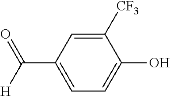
C1([CF3])=CC(C([H])=O)=CC=C1O
